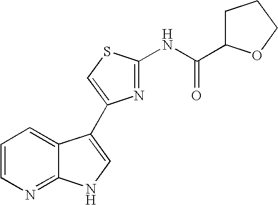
C1=CN=C2C(=C1)C(C1=CSC(NC(=O)C3CCCO3)=N1)=CN2
